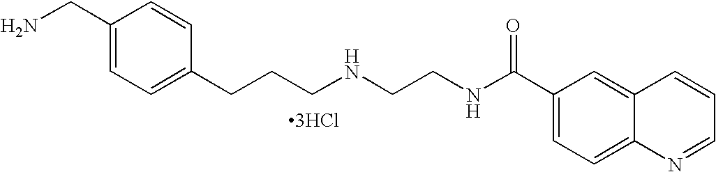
C1(CN)=CC=C(CCCNCCNC(C2=CC=C3C(=C2)C=CC=N3)=O)C=C1.[3HCl]
